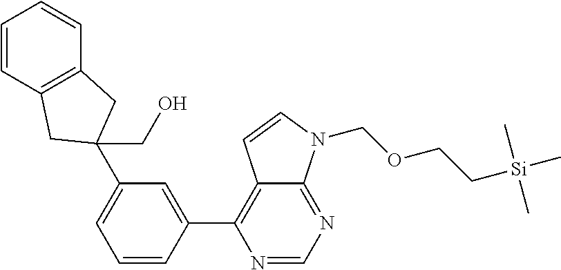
C1=CC2=C(C=C1)CC(CO)(C1=CC=CC(C3=C4C(=NC=N3)N(COCC[Si](C)(C)C)C=C4)=C1)C2
